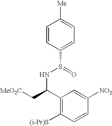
C1=CC(S(=O)NC(C[MeO2C])C2=C([(i-Pr)S])C=CC([NO2])=C2)=CC=C1[Me]
